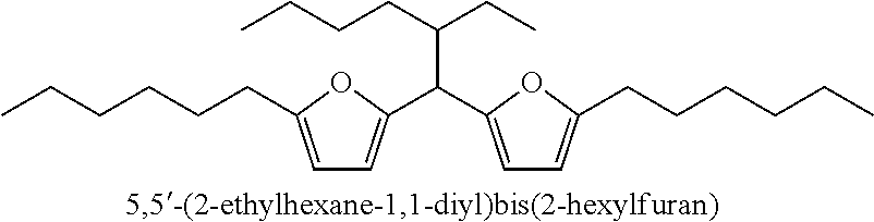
C1=C(CCCCCC)OC(C(C2=CC=C(CCCCCC)O2)C(CC)CCCC)=C1
